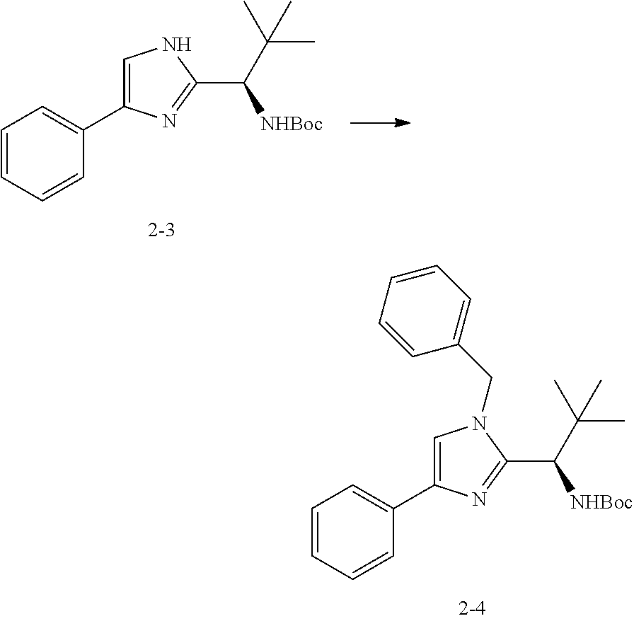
C1=CC=CC(C2=CN(CC3=CC=CC=C3)C(C([NHBoc])C(C)(C)C)=N2)=C1.C1=CC=CC(C2=CNC(C([NHBoc])C(C)(C)C)=N2)=C1
